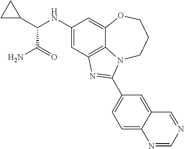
C1(NC(C2CC2)C(N)=O)=CC2=C3C(=C1)OCCCN3C(C1=CC=C3C(=C1)C=NC=N3)=N2
